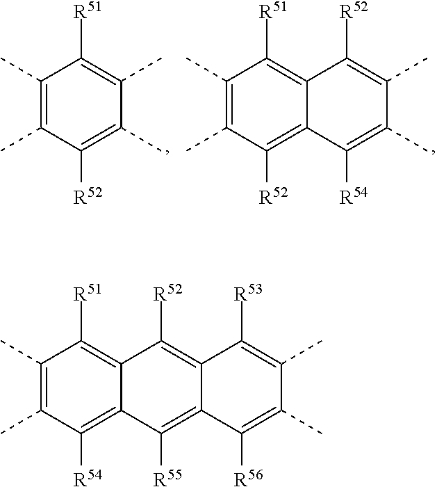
C1(C)=C(C)C([R52])=C(C)C(C)=C1[R51].C1(C)=C(C)C([R52])=C2C(=C1[R51])C([R52])=C(C)C(C)=C2[R54].C1(C)=C(C)C([R54])=C2C(=C1[R51])C([R52])=C1C(=C2[R55])C([R56])=C(C)C(C)=C1[R53]
